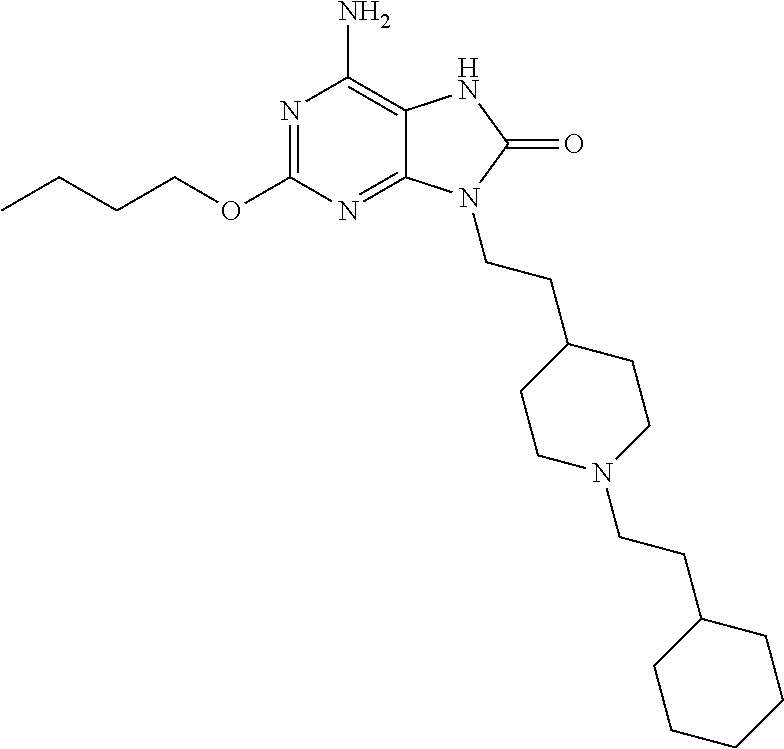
N1=C(OCCCC)N=C2C(=C1N)NC(=O)N2CCC1CCN(CCC2CCCCC2)CC1
